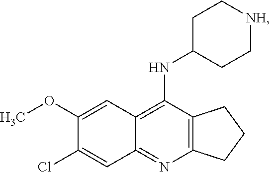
C12=C(N=C3C(=C1NC1CC[NH]CC1)C=C(OC)C(Cl)=C3)CCC2
